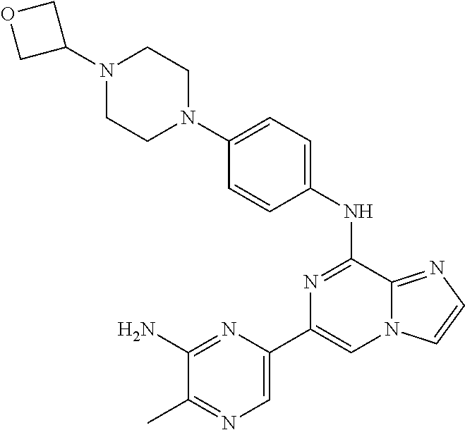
C1(NC2=NC(C3=CN=C(C)C(N)=N3)=CN3C2=NC=C3)=CC=C(N2CCN(C3COC3)CC2)C=C1
